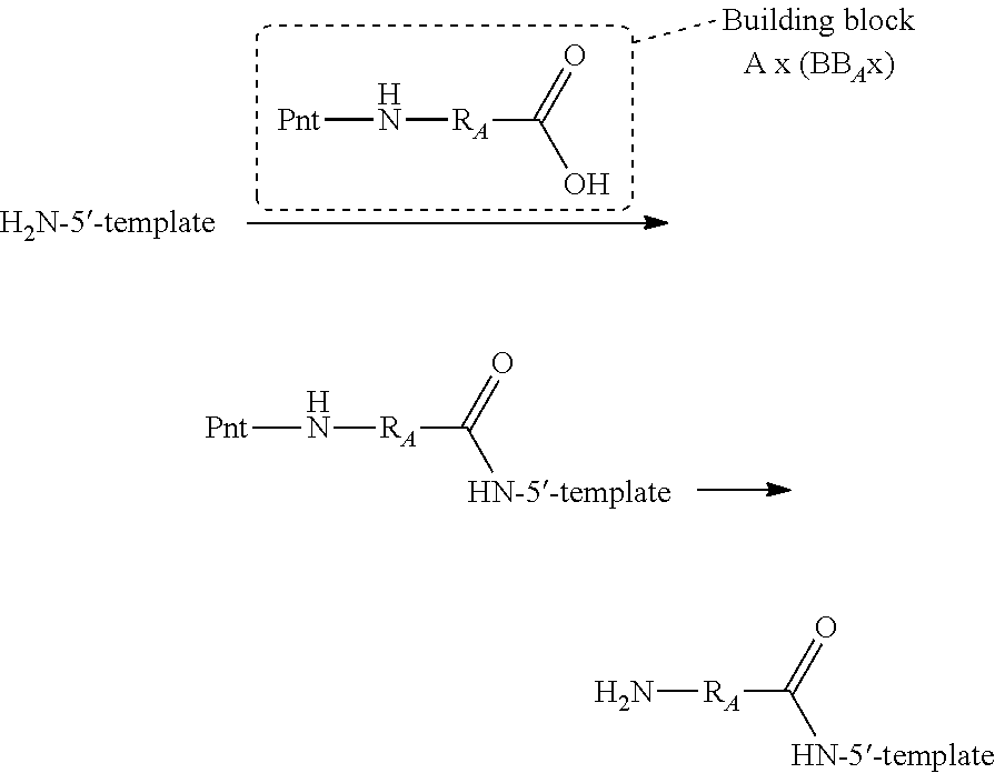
[Pnt]N[RA]C(O)=O.[H2N-5-template].[Pnt]N[RA]C(=O)[HN-5-template].N[RA]C(=O)[HN-5-template]
